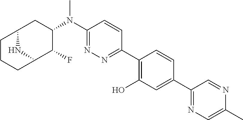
C1(N(C2CC3CCCC(C2F)N3)C)=NN=C(C2=C(O)C=C(C3=NC=C(C)N=C3)C=C2)C=C1
